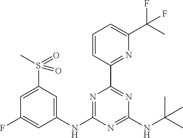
C1(NC2=NC(C3=NC(C(C)(F)F)=CC=C3)=NC(NC(C)(C)C)=N2)=CC(S(C)(=O)=O)=CC(F)=C1
